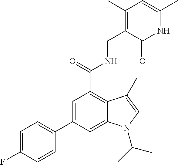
C1(C2=CC(C(=O)NCC3=C(C)C=C(C)NC3=O)=C3C(=C2)N(C(C)C)C=C3C)=CC=C(F)C=C1
